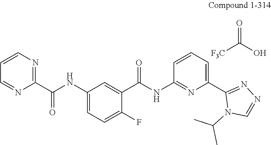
C1(NC(C2=NC=CC=N2)=O)=CC=C(F)C(C(NC2=NC(C3=NN=CN3C(C)C)=CC=C2)=O)=C1.O=C(O)[F3C]
